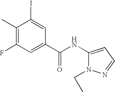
C1(C)=C(F)C=C(C(NC2=CC=NN2CC)=O)C=C1I
